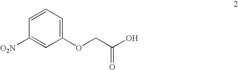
C1(OCC(O)=O)=CC=CC([O2N])=C1
